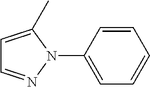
C1=C(C)N(C2=CC=CC=C2)N=C1
